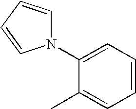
C1(C)=CC=CC=C1N1C=CC=C1
